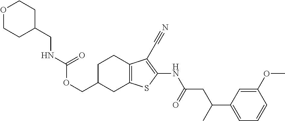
C(C1CC2=C(CC1)C(C#N)=C(NC(CC(C1=CC=CC(OC)=C1)C)=O)S2)OC(=O)NCC1CCOCC1
